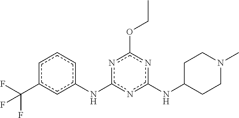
N1(C)CCC(Nc2nc(Nc3cccc(C(F)(F)F)c3)nc(OCC)n2)CC1
